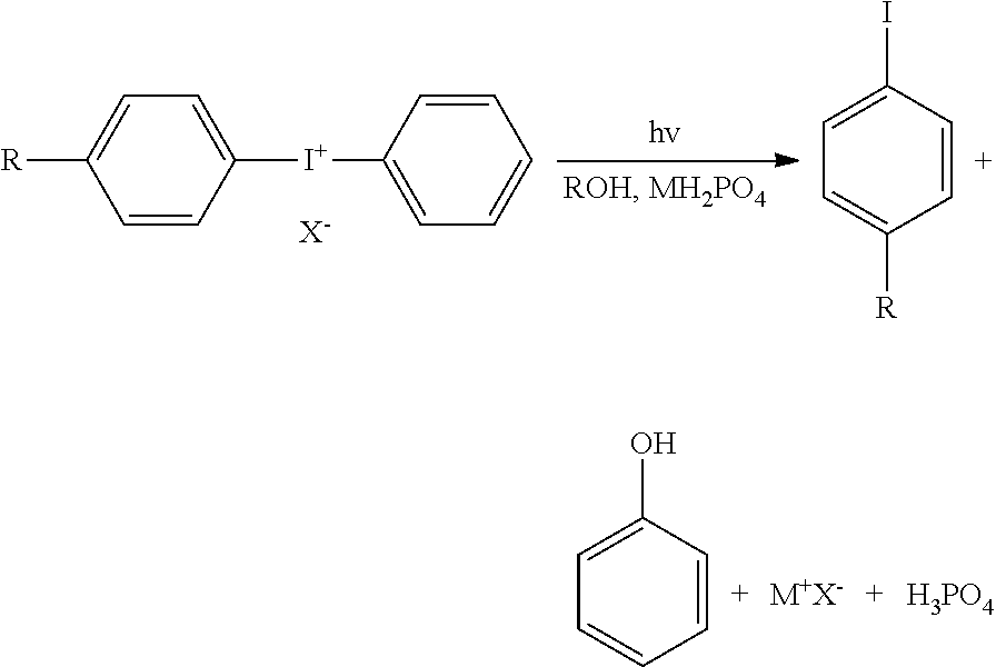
C1=CC([I+]C2=CC=CC=C2)=CC=C1[R].[X-].IC1=CC=C([R])C=C1.OC1=CC=CC=C1.[M+X-].[H3PO4]
